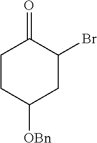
C1CC([OBn])CC(Br)C1=O
